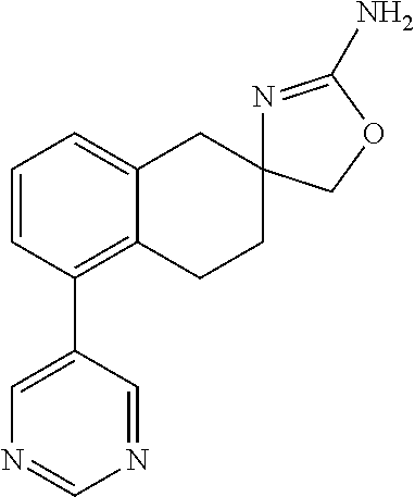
C1=C2C(=C(C3=CN=CN=C3)C=C1)CCC1(C2)N=C(N)OC1
